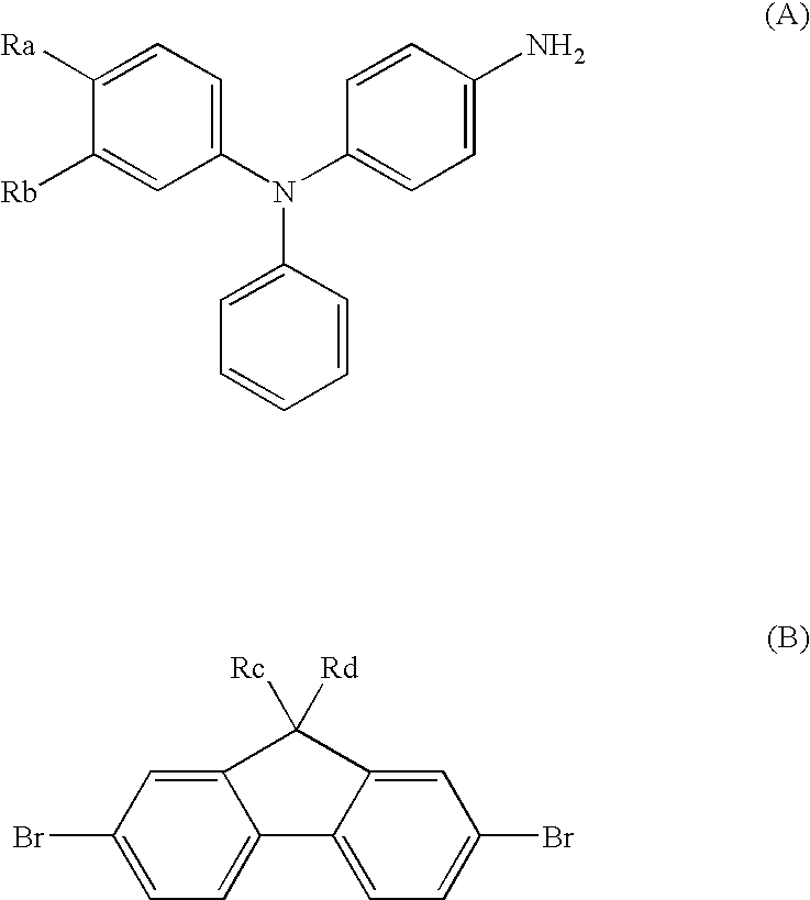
C1=C(N(C2=CC=C([Ra])C([Rb])=C2)C2=CC=C(N)C=C2)C=CC=C1.C1=C(Br)C=C2C(=C1)C1=CC=C(Br)C=C1C2([Rc])[Rd]
